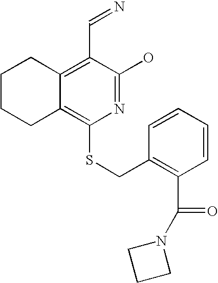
C1CCC2=C(SCC3=C(C(N4CCC4)=O)C=CC=C3)N=C(O)C(C=N)=C2C1
